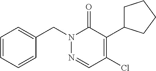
C1(CN2N=CC(Cl)=C(C3CCCC3)C2=O)=CC=CC=C1
